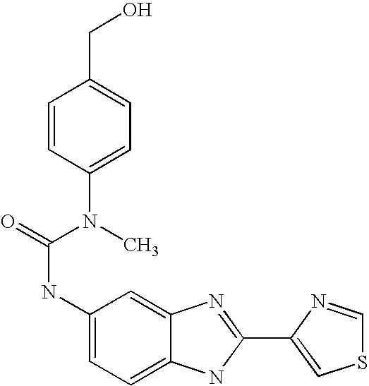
C1=C2C(=CC=C1NC(=O)N(C)C1=CC=C(CO)C=C1)NC(C1=CSC=N1)=N2
